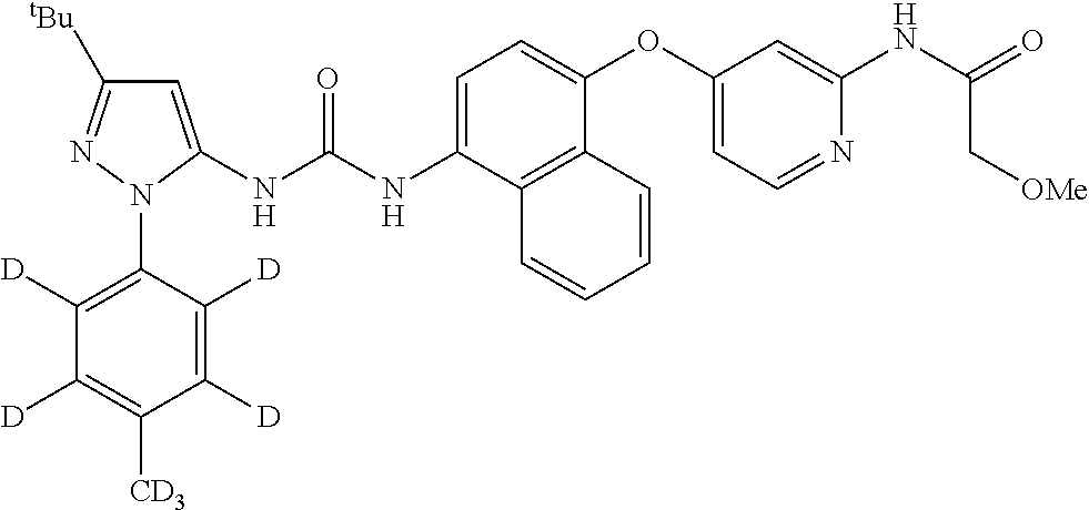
C1=C(NC(NC2=CC([tBu])=NN2C2=C([D])C([D])=C([CD3])C([D])=C2[D])=O)C2=C(C(OC3=CC=NC(NC(=O)C[OMe])=C3)=C1)C=CC=C2
